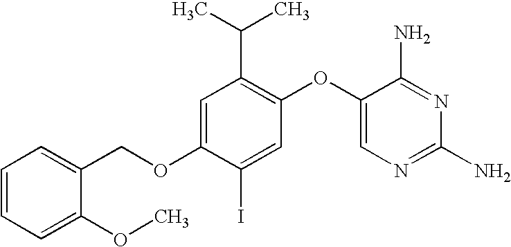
C1=C(OCC2=CC=CC=C2OC)C(I)=CC(OC2=CN=C(N)N=C2N)=C1C(C)C
